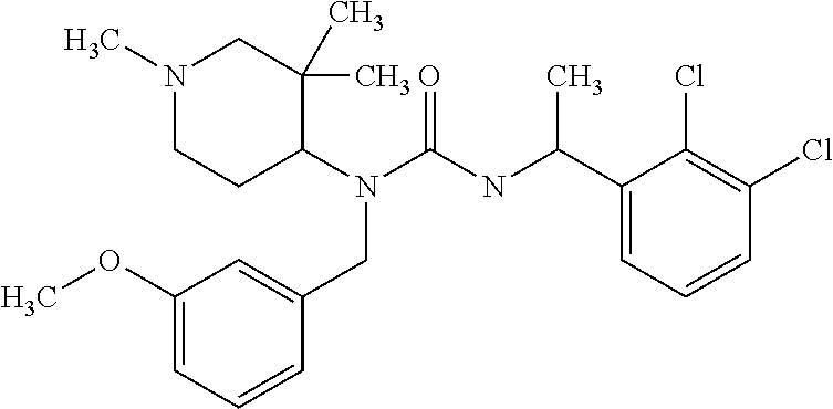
N1(C)CCC(N(C(=O)NC(C2=CC=CC(Cl)=C2Cl)C)CC2=CC(OC)=CC=C2)C(C)(C)C1
